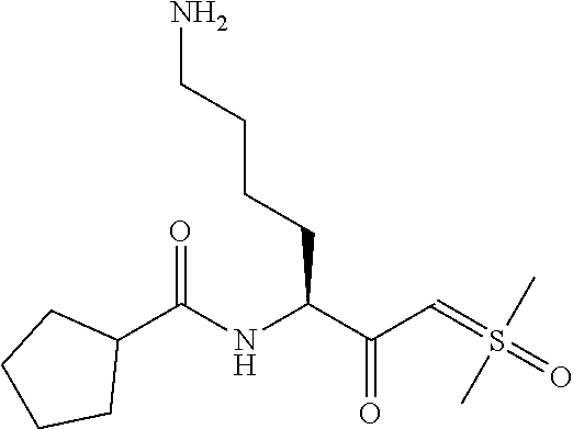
C1(C(NC(C(C=S(=O)(C)C)=O)CCCCN)=O)CCCC1
